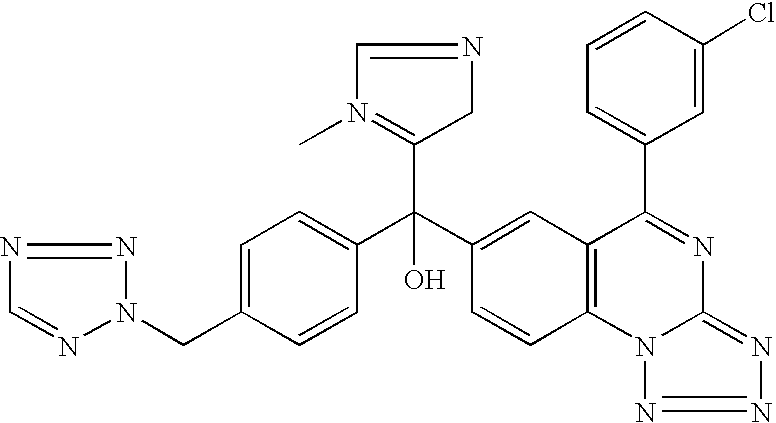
C1=CC(C(C2=CC3=C(C=C2)N2C(=NN=N2)N=C3C2=CC=CC(Cl)=C2)(C2=N(C)C=NC2)O)=CC=C1CN1N=NC=N1
